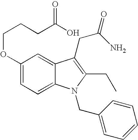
C1(OCCCC(=O)O)=CC=C2C(=C1)C(CC(=O)N)=C(CC)N2CC1=CC=CC=C1
